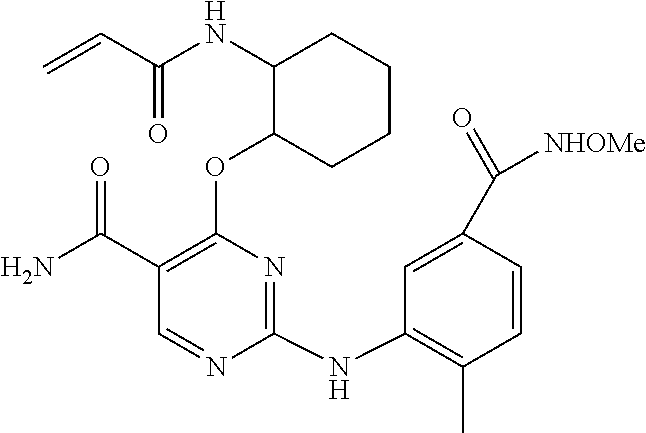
N(C1C(OC2=C(C(=O)N)C=NC(NC3=C(C)C=CC(C(=O)[NHOMe])=C3)=N2)CCCC1)C(C=C)=O
